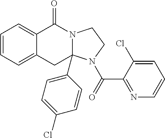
C1=CC=C2C(=C1)C(=O)N1CCN(C(C3=NC=CC=C3Cl)=O)C1(C1=CC=C(Cl)C=C1)C2
